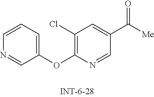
C1=CC=C(OC2=C(Cl)C=C(C([Me])=O)C=N2)C=N1
